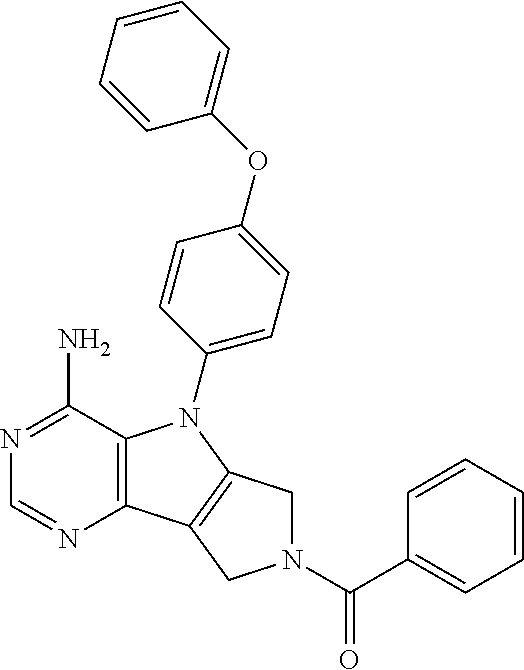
C12=C(C(N)=NC=N1)N(C1=CC=C(OC3=CC=CC=C3)C=C1)C1=C2CN(C(C2=CC=CC=C2)=O)C1
